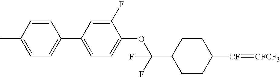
C1(OC(C2CCC([CF]=[CFCF3])CC2)(F)F)=CC=C(C2=CC=C(C)C=C2)C=C1F
